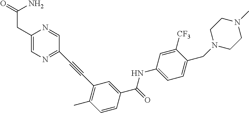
C(N)(=O)CC1=CN=C(C#CC2=C(C)C=CC(C(=O)NC3=CC=C(CN4CCN(C)CC4)C([CF3])=C3)=C2)C=N1
